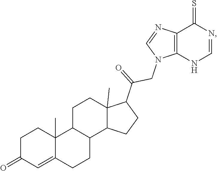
C1C(=O)C=C2C(C)(C1)C1C(CC2)C2C(C)(CC1)C(C(CN1C3=C(N=C1)C(=S)N=CN3)=O)CC2
